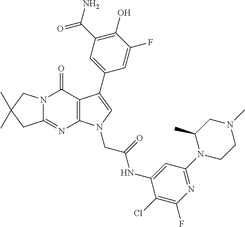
C12=NC3=C(C(=O)N1CC(C)(C)C2)C(C1=CC(C(N)=O)=C(O)C(F)=C1)=CN3CC(=O)NC1=CC(N2CCN(C)CC2C)=NC(F)=C1Cl
